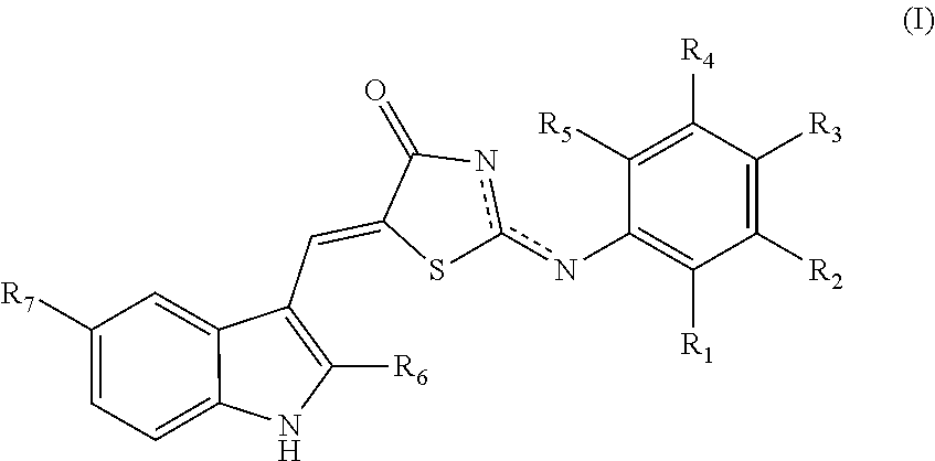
C1([R2])=C([R3])C([R4])=C([R5])C(nc2nC(=O)C(=CC3=C([R6])NC4=CC=C([R7])C=C34)S2)=C1[R1]
